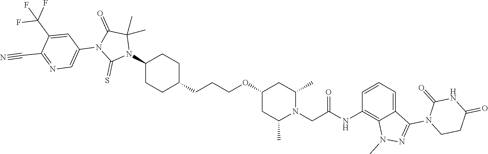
C1(N2C(C)(C)C(=O)N(C3=CN=C(C#N)C(C(F)(F)F)=C3)C2=S)CCC(CCCOC2CC(C)N(CC(NC3=C4C(=CC=C3)C(N3C(=O)NC(=O)CC3)=NN4C)=O)C(C)C2)CC1
